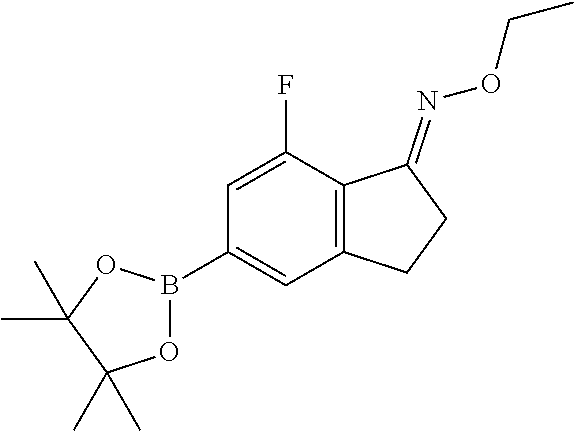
C1(B2OC(C)(C)C(C)(C)O2)=CC2=C(C(F)=C1)C(=NOCC)CC2
